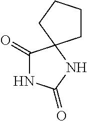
N1C(=O)C2(NC1=O)CCCC2
